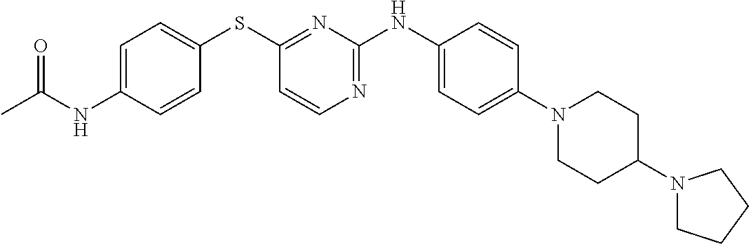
C1=C(NC(C)=O)C=CC(SC2=NC(NC3=CC=C(N4CCC(N5CCCC5)CC4)C=C3)=NC=C2)=C1
